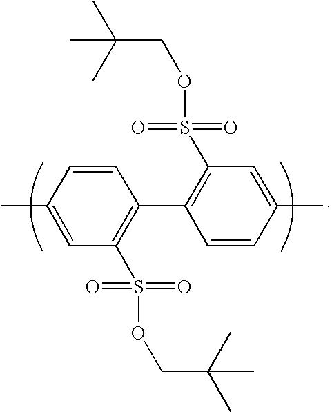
C1=CC(C)=CC(S(OCC(C)(C)C)(=O)=O)=C1C1=C(S(OCC(C)(C)C)(=O)=O)C=C(C)C=C1
